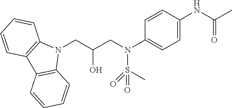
N1(CC(CN(C2=CC=C(NC(C)=O)C=C2)S(C)(=O)=O)O)C2=C(C3=C1C=CC=C3)C=CC=C2
